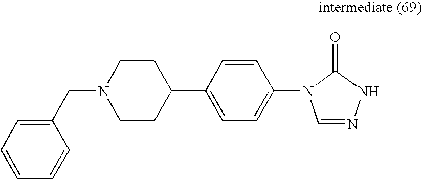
C1(CN2CCC(C3=CC=C(N4C=NNC4=O)C=C3)CC2)=CC=CC=C1
